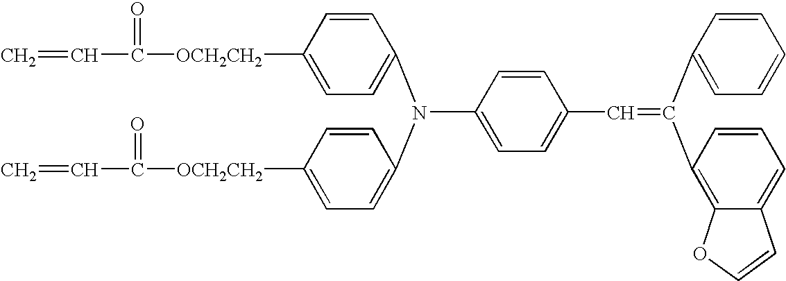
C(C1=CC=C(N(C2=CC=C([OCH2CH2]C(=O)C=C)C=C2)C2=CC=C([OCH2CH2]C(=O)C=C)C=C2)C=C1)=C(C1=CC=CC=C1)C1=C2C(=CC=C1)C=CO2
